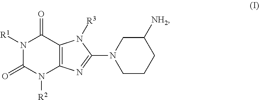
N1([R1])C(=O)N([R2])C2=C(C1=O)N([R3])C(N1CCCC([NH2])C1)=N2
